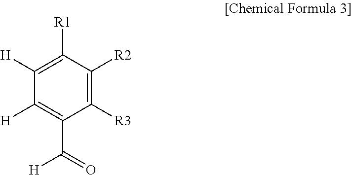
C(C1=C([H])C([H])=C([R1])C([R2])=C1[R3])([H])=O
